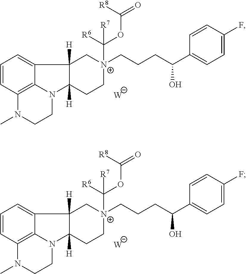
C1=CC2=C3C(=C1)C1([H])C([H])(N3CCN2C)CC[N+](C([R6])(OC(=O)[R8])[R7])(CCCC(C2=CC=C(F)C=C2)O)C1.[W].C1=CC2=C3C(=C1)C1([H])C([H])(N3CCN2C)CC[N+](C([R6])(OC(=O)[R8])[R7])(CCCC(C2=CC=C(F)C=C2)O)C1.[W]
